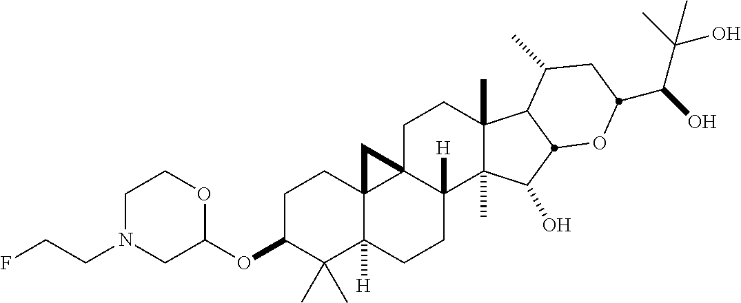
C1C(OC2OCCN(CCF)C2)C(C)(C)C2([H])C3(C1)C1(C([H])(CC2)C2(C)C(C)(CC1)C1C(C)CC(C(C(C)(O)C)O)OC1C2O)C3
